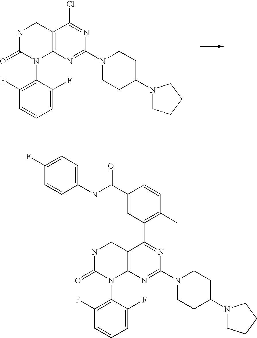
C12=C(N=C(N3CCC(N4CCCC4)CC3)N=C1Cl)N(C1=C(F)C=CC=C1F)C(=O)NC2.C12=C(N=C(N3CCC(N4CCCC4)CC3)N=C1C1=C(C)C=CC(C(=O)NC3=CC=C(F)C=C3)=C1)N(C1=C(F)C=CC=C1F)C(=O)NC2
